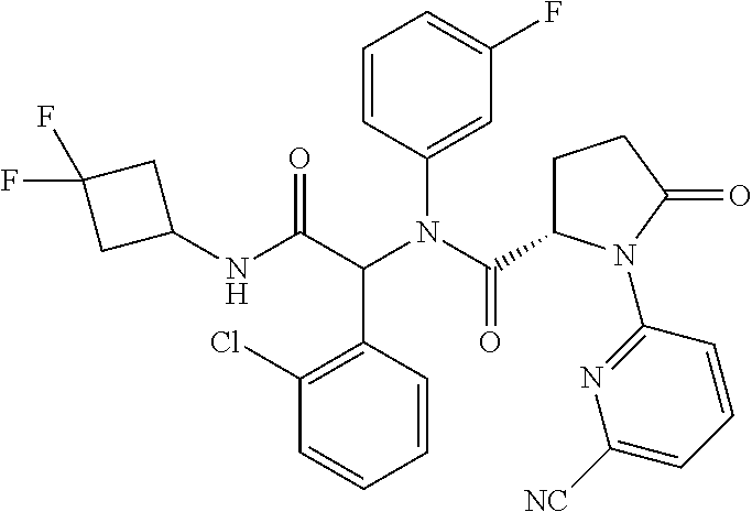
C1=CC(N(C(=O)C2CCC(=O)N2C2=NC([NC])=CC=C2)C(C(NC2CC(F)(F)C2)=O)C2=C(Cl)C=CC=C2)=CC(F)=C1
